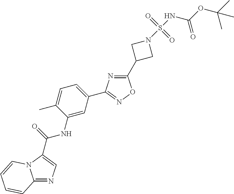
C12=NC=C(C(=O)NC3=CC(C4=NOC(C5CN(S(NC(OC(C)(C)C)=O)(=O)=O)C5)=N4)=CC=C3C)N1C=CC=C2
